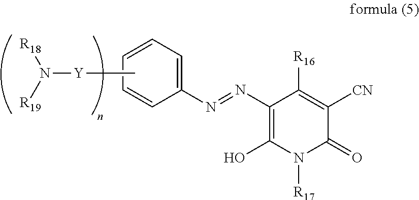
C1(N=NC2=CC=CC=C2)=C(O)N([R17])C(=O)C([CN])=C1[R16].C[Y]N([R18])[R19]
